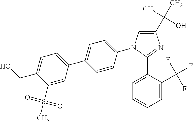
C1(C(C)(O)C)=CN(C2=CC=C(C3=CC=C(CO)C(S(C)(=O)=O)=C3)C=C2)C(C2=CC=CC=C2C(F)(F)F)=N1
